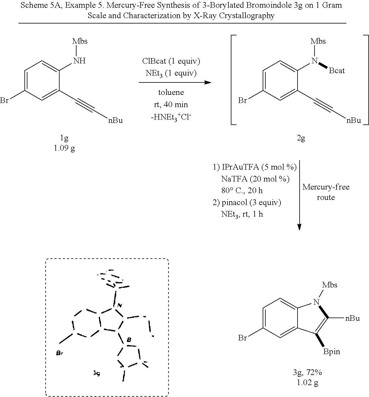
C1=C(Br)C=C(C#C[nBu])C(N[Mbs])=C1.C1=C(Br)C=C(C#C[nBu])C(N([Mbs])[Bcat])=C1.C1=C(Br)C=C2C(=C1)N([Mbs])C([nBu])=C2[Bpin]
